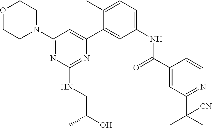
O1CCN(C2=NC(NCC(O)C)=NC(C3=CC(NC(C4=CC(C(C)(C)[CN])=NC=C4)=O)=CC=C3C)=C2)CC1
